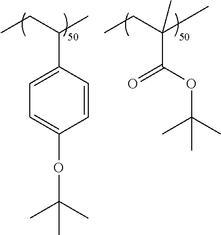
C1=CC(C(CC)C)=CC=C1OC(C)(C)C.C(=O)(C(CC)(C)C)OC(C)(C)C
